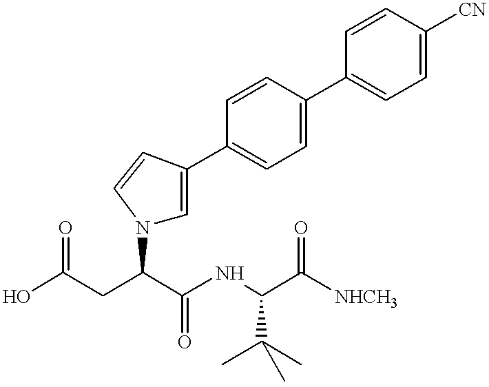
OC(CC(C(NC(C([NHCH3])=O)C(C)(C)C)=O)N1C=C(C2=CC=C(C3=CC=C([CN])C=C3)C=C2)C=C1)=O
